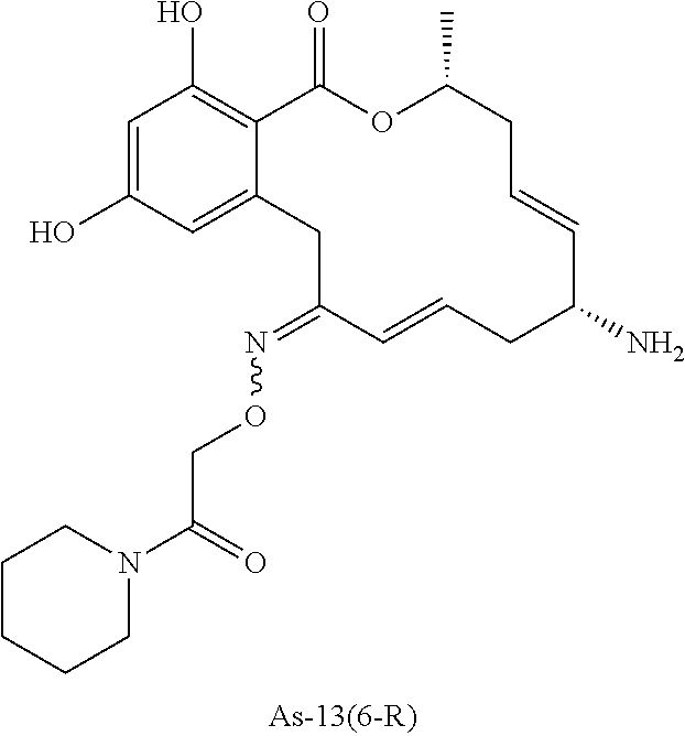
C1=C(O)C=C2C(=C1O)C(=O)OC(C)CC=CC(N)CC=CC(=NOCC(N1CCCCC1)=O)C2
